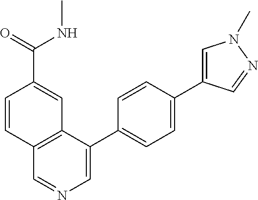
C12=C(C(C3=CC=C(C4=CN(C)N=C4)C=C3)=CN=C1)C=C(C(NC)=O)C=C2
